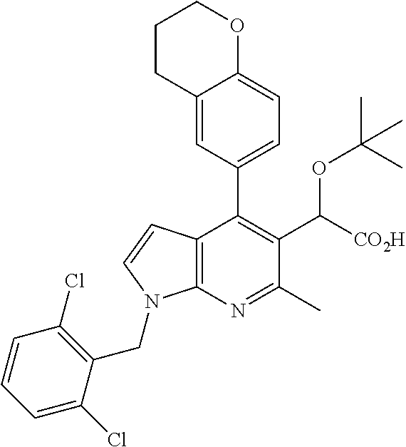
C12=C(N=C(C)C(C([CO2H])OC(C)(C)C)=C1C1=CC=C3C(=C1)CCCO3)N(CC1=C(Cl)C=CC=C1Cl)C=C2
